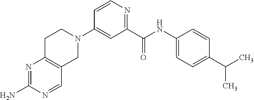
C1(N)=NC2=C(C=N1)CN(C1=CC(C(NC3=CC=C(C(C)C)C=C3)=O)=NC=C1)CC2
